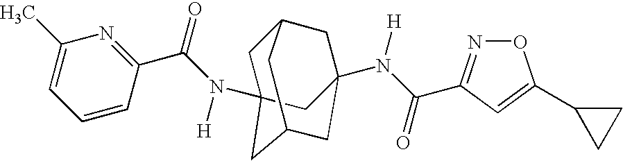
C1(C(=O)N([H])C23CC4CC(N([H])C(=O)C5=NOC(C6CC6)=C5)(CC(C2)C4)C3)=NC(C)=CC=C1
